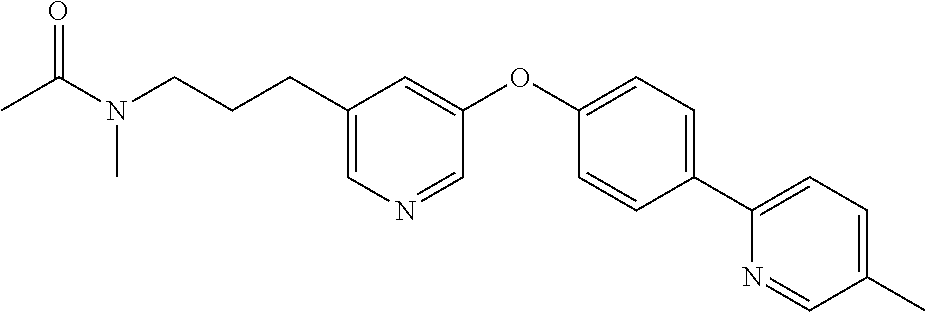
C1(CCCN(C(C)=O)C)=CN=CC(OC2=CC=C(C3=CC=C(C)C=N3)C=C2)=C1
